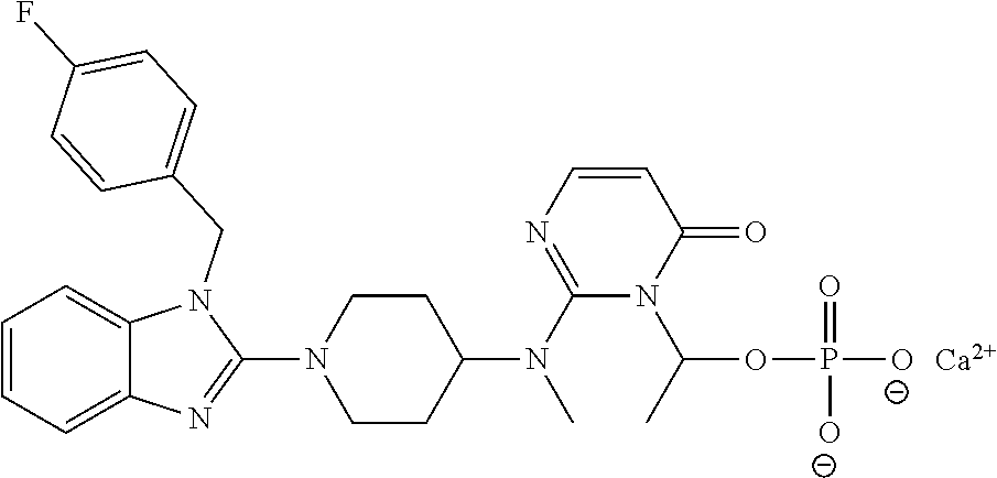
C1=CC=C2C(=C1)N(CC1=CC=C(F)C=C1)C(N1CCC(N(C3=NC=CC(=O)N3C(OP([O-])(=O)[O-])C)C)CC1)=N2.[Ca]
